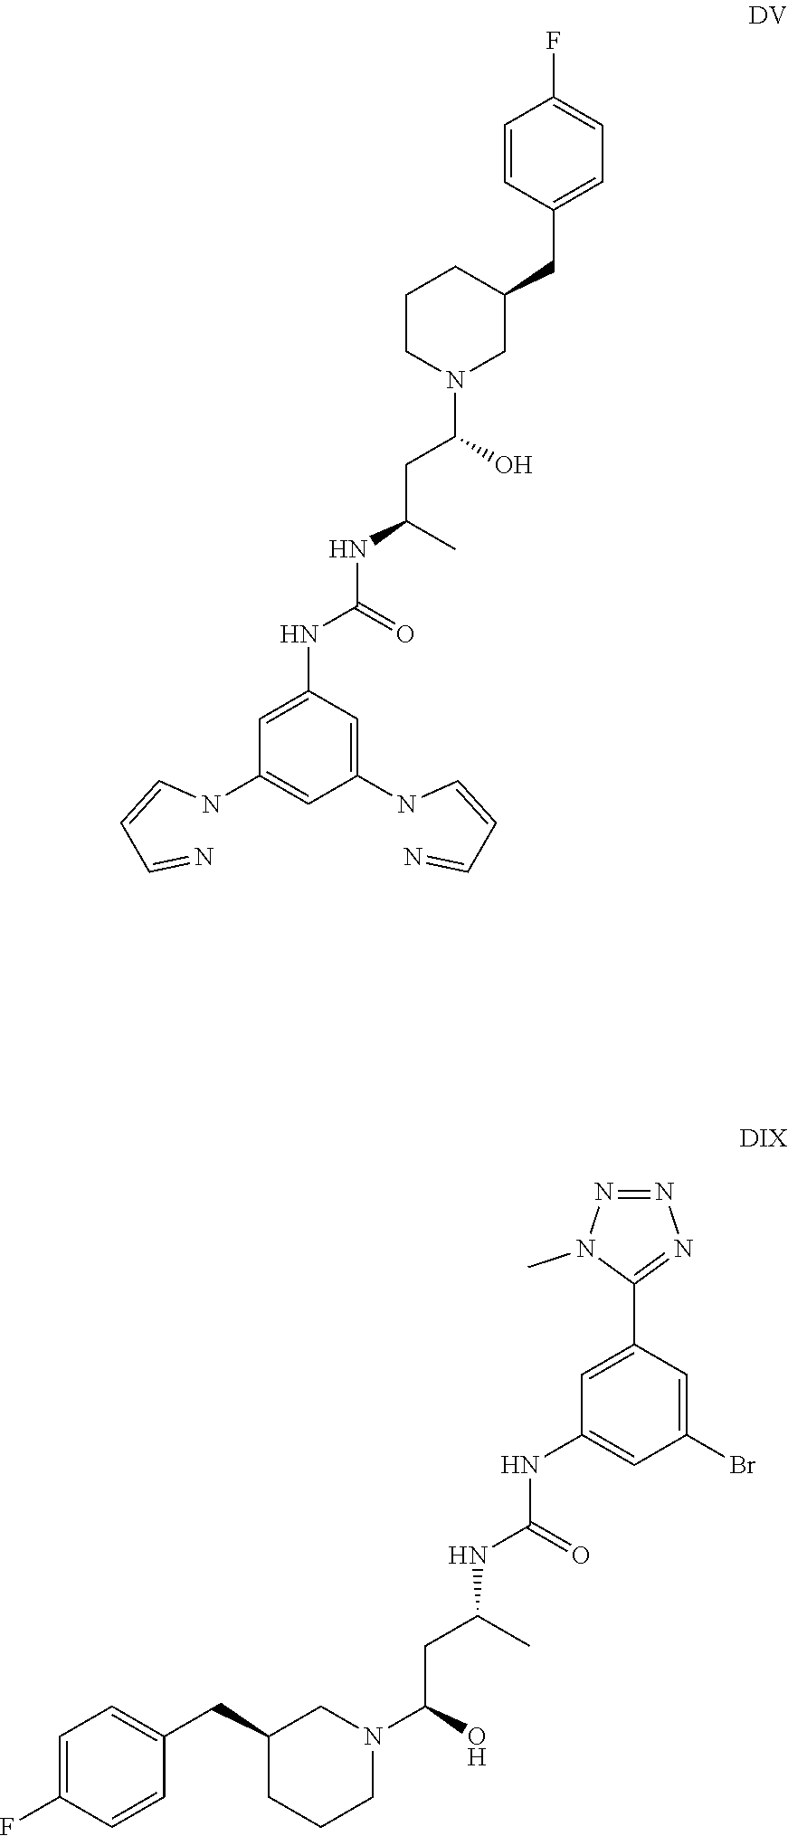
C1=C(C2=NN=NN2C)C=C(Br)C=C1NC(=O)NC(CC(N1CC(CC2=CC=C(F)C=C2)CCC1)O)C.C1=CC(CC2CCCN(C(CC(C)NC(NC3=CC(NC=CC=N)=CC(NC=CC=N)=C3)=O)O)C2)=CC=C1F
